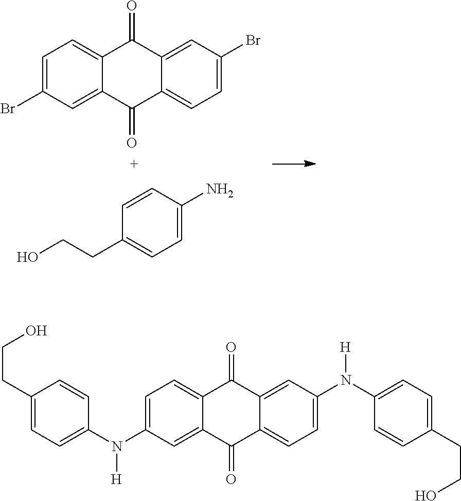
C1=C(Br)C=C2C(=C1)C(=O)C1=CC(Br)=CC=C1C2=O.C1=CC(CCO)=CC=C1N.C1=C(N(C2=CC=C(CCO)C=C2)[H])C=C2C(=C1)C(=O)C1=CC(N(C3=CC=C(CCO)C=C3)[H])=CC=C1C2=O
